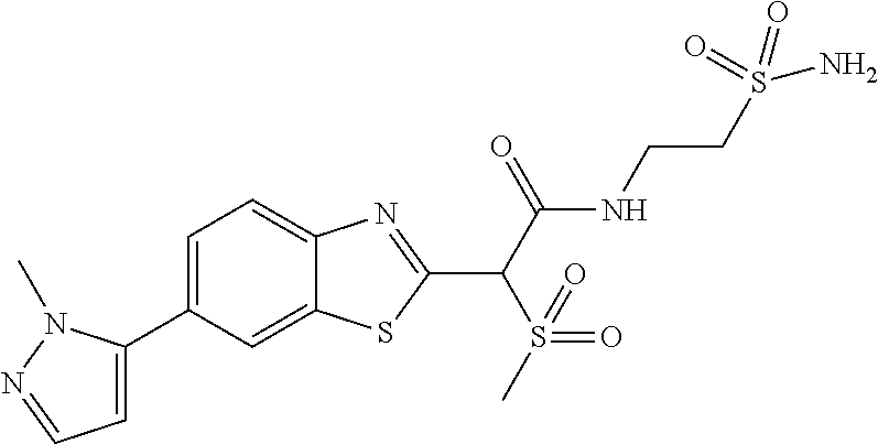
C1=C(C2=CC=NN2C)C=C2C(=C1)N=C(C(C(NCCS(N)(=O)=O)=O)S(=O)(=O)C)S2
